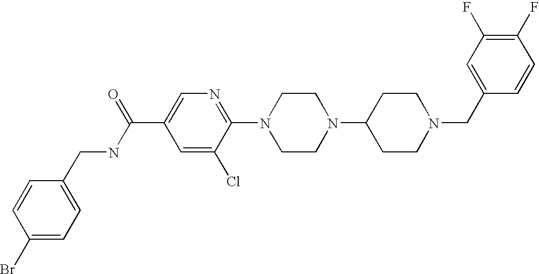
C1(F)=C(F)C=C(CN2CCC(N3CCN(C4=NC=C(C(NCC5=CC=C(Br)C=C5)=O)C=C4Cl)CC3)CC2)C=C1
